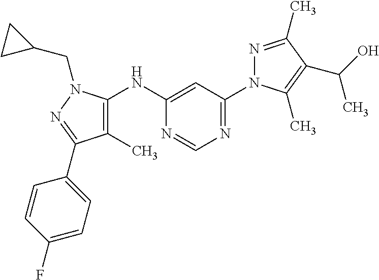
N(C1=CC(N2N=C(C)C(C(O)C)=C2C)=NC=N1)C1=C(C)C(C2=CC=C(F)C=C2)=NN1CC1CC1
